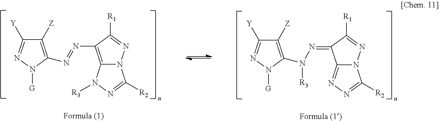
C1([Z])=C(N(N=C2C3=NN=C([R2])N3N=C2[R1])[R3])N([G])N=C1[Y].C1([Z])=C(N=NC2=C3N(N=C2[R1])C([R2])=NN3[R3])N([G])N=C1[Y]
